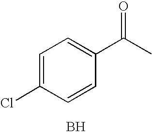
C1=C(Cl)C=CC(C(C)=O)=C1.B
